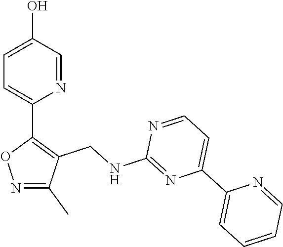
C1=C(O)C=NC(C2=C(CNC3=NC(C4=CC=CC=N4)=CC=N3)C(C)=NO2)=C1
